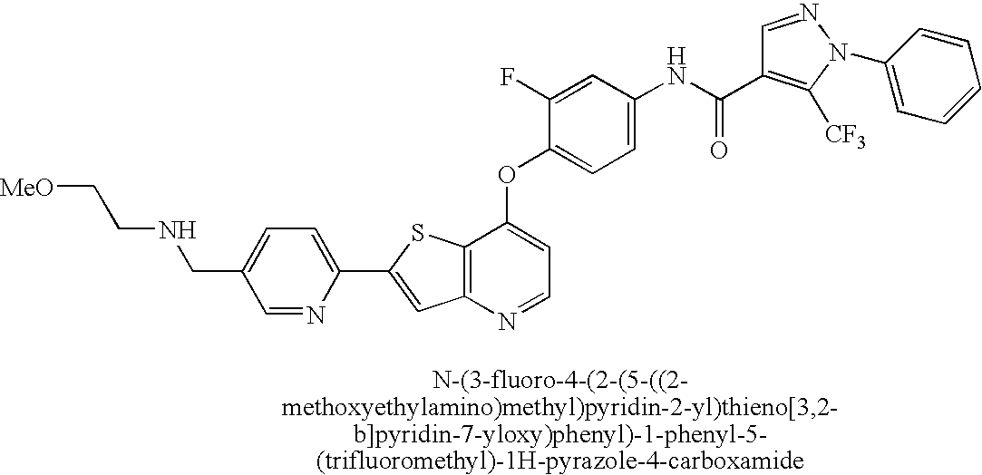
C1(C2=CC3=C(S2)C(OC2=CC=C(NC(=O)C4=C([CF3])N(C5=CC=CC=C5)N=C4)C=C2F)=CC=N3)=CC=C(CNCC[MeO])C=N1
